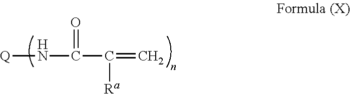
[Q]NC(C(=C)[Ra])=O
